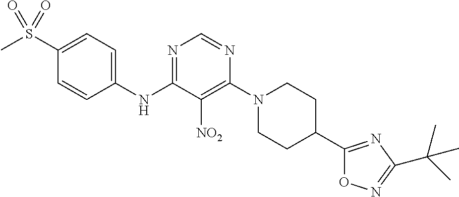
C1(S(C)(=O)=O)=CC=C(NC2=NC=NC(N3CCC(C4=NC(C(C)(C)C)=NO4)CC3)=C2[NO2])C=C1
